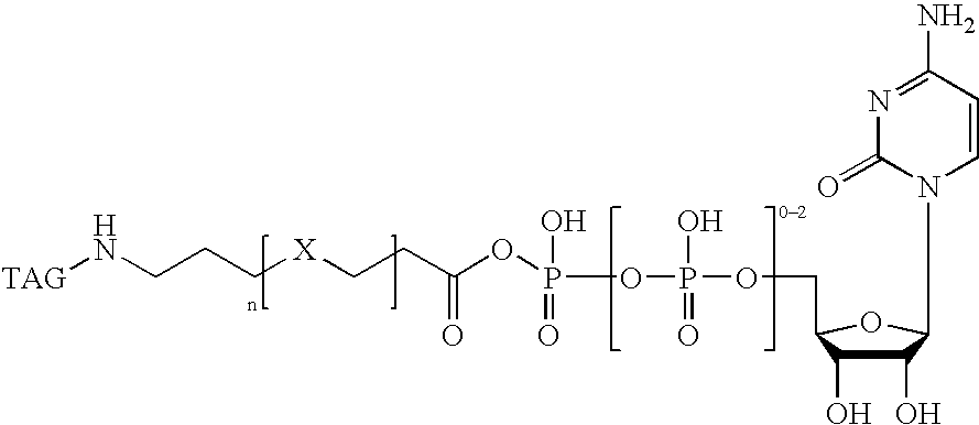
C(C1C(O)C(O)C(N2C(=O)N=C(N)C=C2)O1)OP(=O)(O)OP(=O)(O)OC(CC[X]CCCN[TAG])=O
